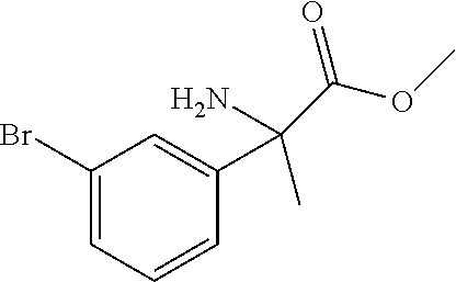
C1(Br)=CC=CC(C(N)(C)C(OC)=O)=C1
